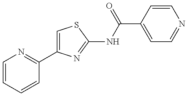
C1=CC=CC(C2=CSC(NC(=O)C3=CC=NC=C3)=N2)=N1
